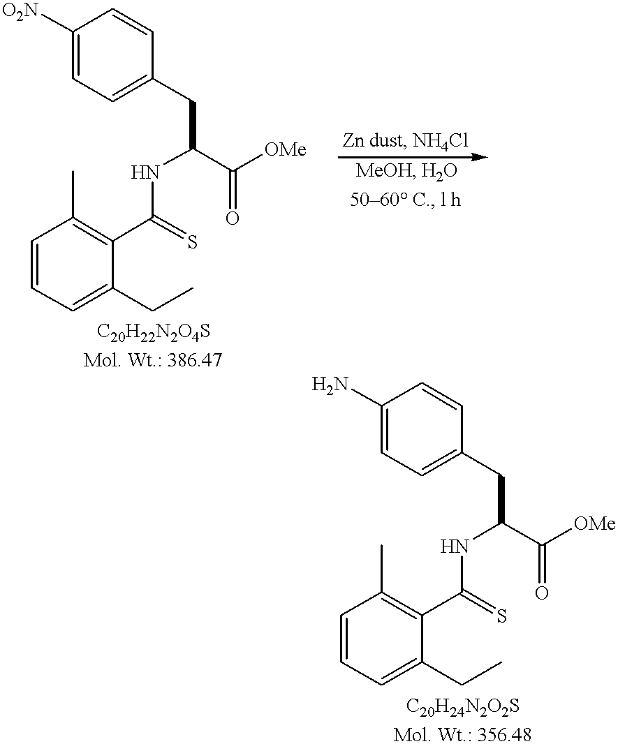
C1=C([O2N])C=CC(CC(NC(C2=C(C)C=CC=C2CC)=S)C(=O)[OMe])=C1.C1=C(N)C=CC(CC(NC(C2=C(C)C=CC=C2CC)=S)C(=O)[OMe])=C1
